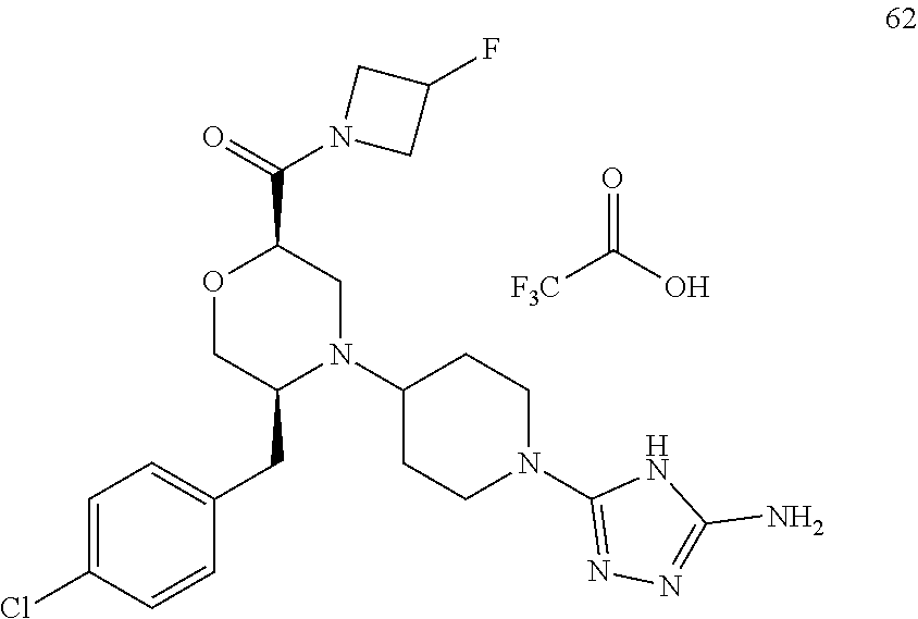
C(O)(=O)[F3C].O1C(C(=O)N2CC(F)C2)CN(C2CCN(C3=NN=C(N)N3)CC2)C(CC2=CC=C(Cl)C=C2)C1
